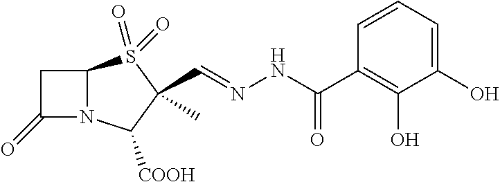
C12N(C([COOH])C(C)(C=NNC(=O)C3=C(O)C(O)=CC=C3)S1(=O)=O)C(=O)C2
